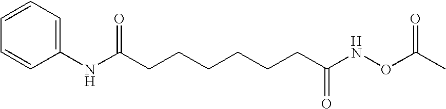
C1=CC=C(NC(CCCCCCC(NOC(C)=O)=O)=O)C=C1
